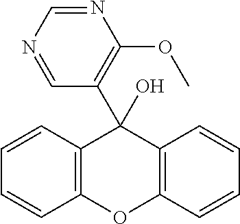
C12=C(OC3=C(C=CC=C3)C1(C1=C(OC)N=CN=C1)O)C=CC=C2
